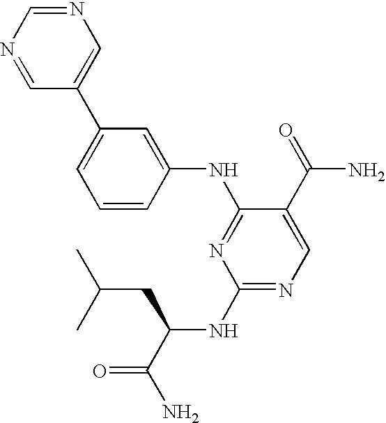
N1=CN=CC(C2=CC=CC(NC3=NC(NC(C(N)=O)CC(C)C)=NC=C3C(=O)N)=C2)=C1
